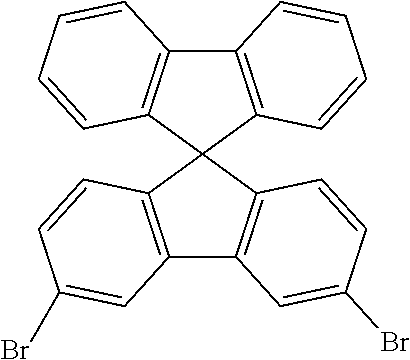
C12=C(C3(C4=C1C=CC=C4)C1=C(C4=C3C=CC(Br)=C4)C=C(Br)C=C1)C=CC=C2
